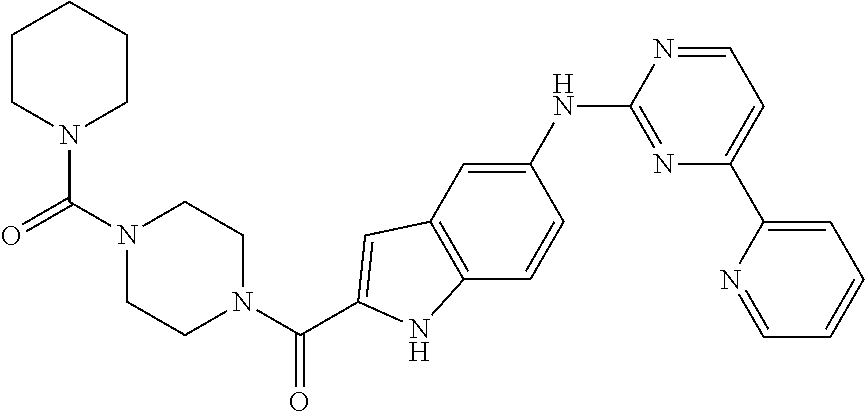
C1N(C(=O)N2CCCCC2)CCN(C(C2=CC3=C(C=CC(NC4=NC(C5=CC=CC=N5)=CC=N4)=C3)N2)=O)C1
